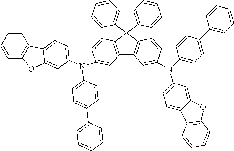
C1(C2=CC=C(N(C3=CC=C4C(=C3)OC3=C4C=CC=C3)C3=CC4=C(C=C3)C3(C5=C4C=C(N(C4=CC=C(C6=CC=CC=C6)C=C4)C4=CC=C6C(=C4)OC4=C6C=CC=C4)C=C5)C4=C(C5=C3C=CC=C5)C=CC=C4)C=C2)=CC=CC=C1
